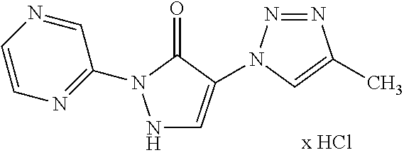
N1C=C(N2N=NC(C)=C2)C(=O)N1C1=NC=CN=C1
